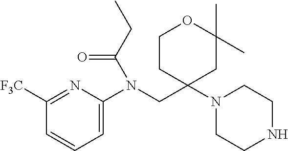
C1=C(N(CC2(N3CCNCC3)CC(C)(C)OCC2)C(CC)=O)N=C([F3C])C=C1
